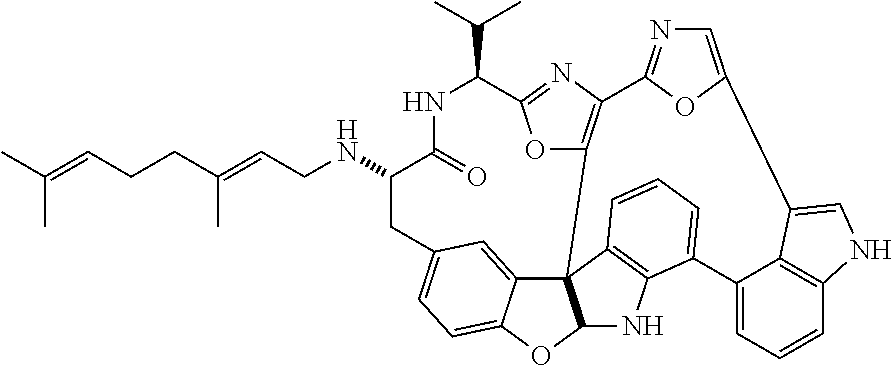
C(CNC1CC2=CC=C3C(=C2)C24C(O3)NC3=C2C=CC=C3C2=CC=CC3=C2C(=CN3)C2=CN=C(C3=C4OC(=N3)C(C(C)C)NC1=O)O2)=C(CCC=C(C)C)C
